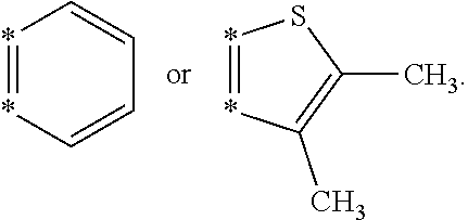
*1=*C=CC=C1.*1=*C(C)=C(C)S1
